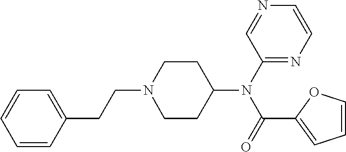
C1=CC=CC(CCN2CCC(N(C(=O)C3=CC=CO3)C3=NC=CN=C3)CC2)=C1
